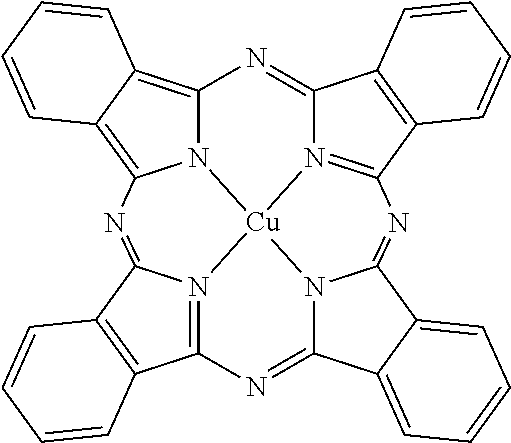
N1=C2N3=C(C4=C2C=CC=C4)N=C2N4[Cu]35N3C1=C1C(=C3N=C3N5=C(N=C4C4=CC=CC=C42)C2=C3C=CC=C2)C=CC=C1
